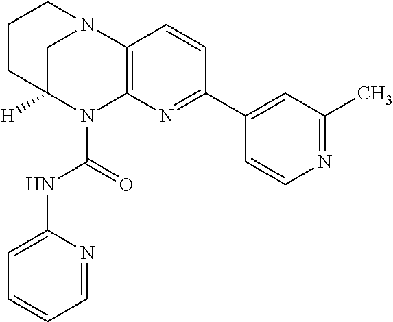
C1C2([H])N(C(=O)NC3=CC=CC=N3)C3=C(N1CCC2)C=CC(C1=CC(C)=NC=C1)=N3
